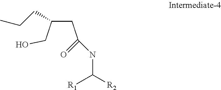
C(C(CO)CCC)C(NC([R2])[R1])=O
